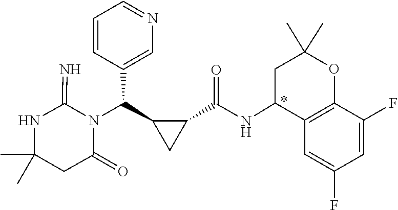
N1C(C)(C)CC(=O)N(C(C2=CN=CC=C2)C2C(C(NC3C4=C(OC(C)(C)C3)C(F)=CC(F)=C4)=O)C2)C1=N
